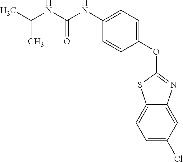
C1(Cl)=CC=C2C(=C1)N=C(OC1=CC=C(NC(NC(C)C)=O)C=C1)S2
